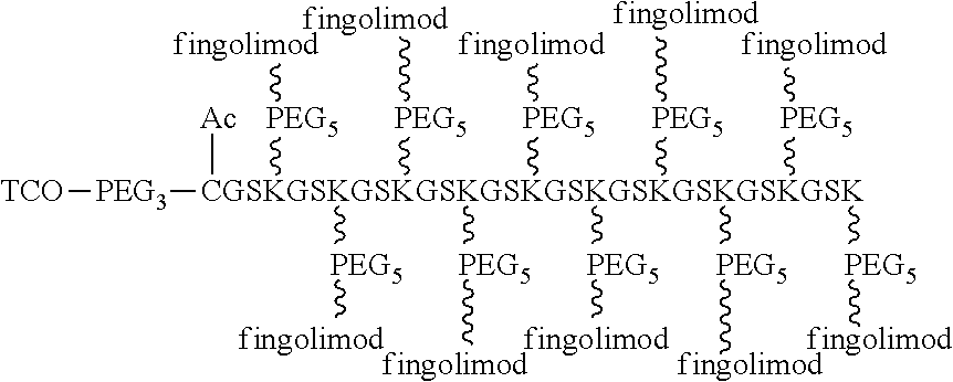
[TCO][PEG3][CGSKGSKGSKGSKGSKGSKGSKGSKGSKGSK]([Ac])([PEG5][fingolimod])([PEG5][fingolimod])([PEG5][fingolimod])([PEG5][fingolimod])([PEG5][fingolimod])([PEG5][fingolimod])([PEG5][fingolimod])([PEG5][fingolimod])([PEG5][fingolimod])[PEG5][fingolimod]
